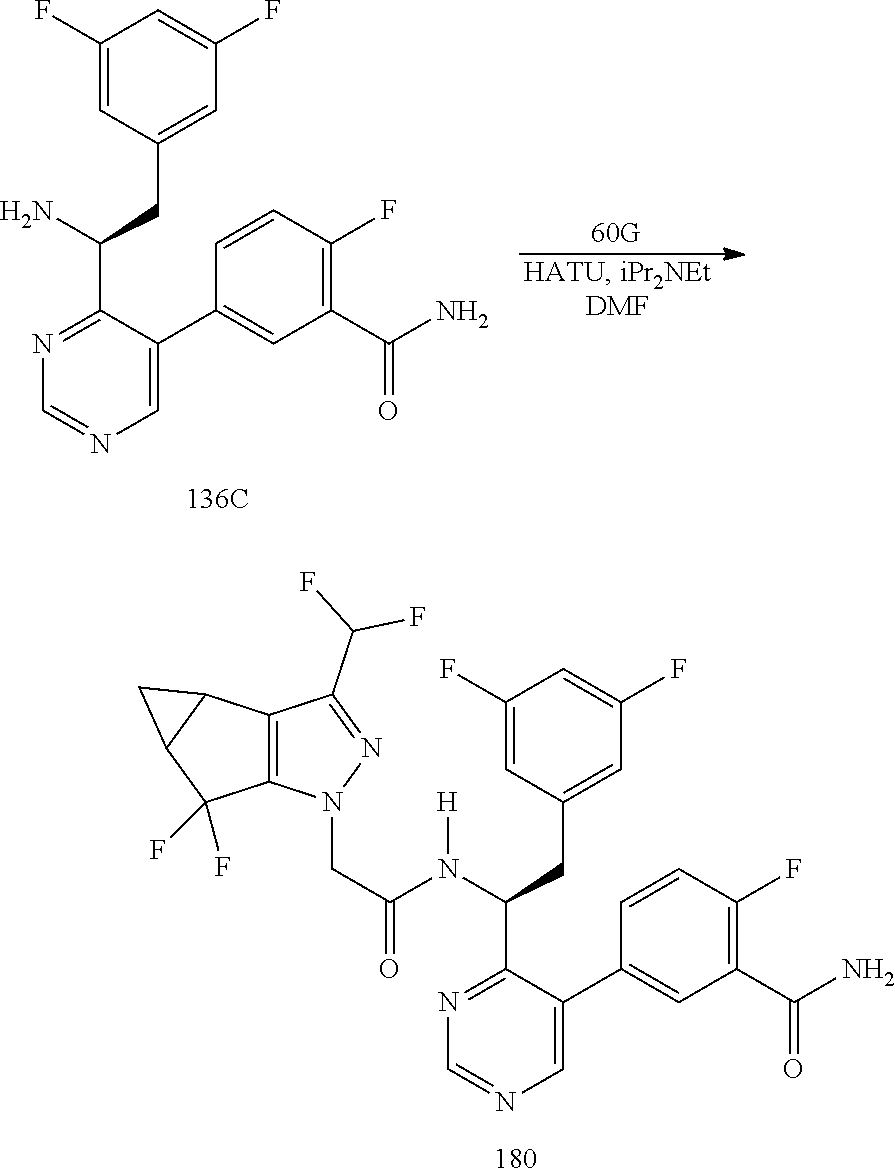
C1=NC=C(C2=CC(C(N)=O)=C(F)C=C2)C(C(N([H])C(CN2C3=C(C(C(F)F)=N2)C2C(C3(F)F)C2)=O)CC2=CC(F)=CC(F)=C2)=N1.C1=NC=C(C2=CC(C(N)=O)=C(F)C=C2)C(C(N)CC2=CC(F)=CC(F)=C2)=N1
